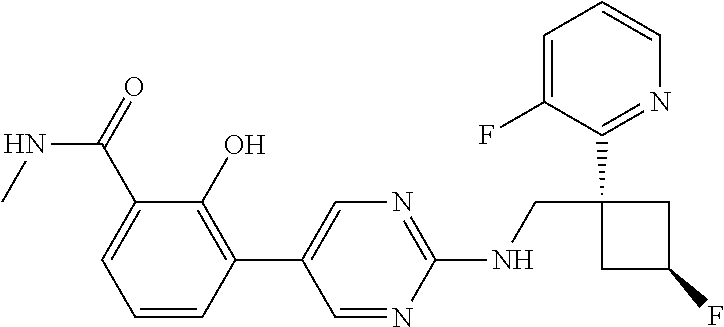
C1=NC(NCC2(C3=NC=CC=C3F)CC(F)C2)=NC=C1C1=C(O)C(C(NC)=O)=CC=C1
